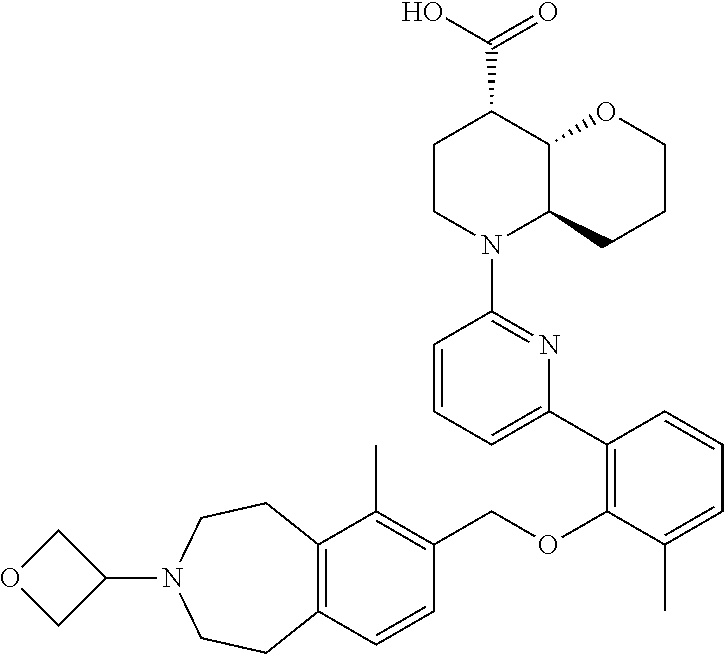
C12=C(C=CC(COC3=C(C4=CC=CC(N5C6C(C(C(O)=O)CC5)OCCC6)=N4)C=CC=C3C)=C1C)CCN(C1COC1)CC2
